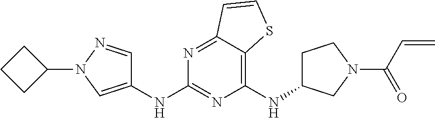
C1(NC2CCN(C(=O)C=C)C2)=C2C(=NC(NC3=CN(C4CCC4)N=C3)=N1)C=CS2
